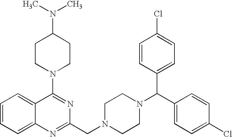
C1(N2CCC(N(C)C)CC2)=NC(CN2CCN(C(C3=CC=C(Cl)C=C3)C3=CC=C(Cl)C=C3)CC2)=NC2=CC=CC=C12
